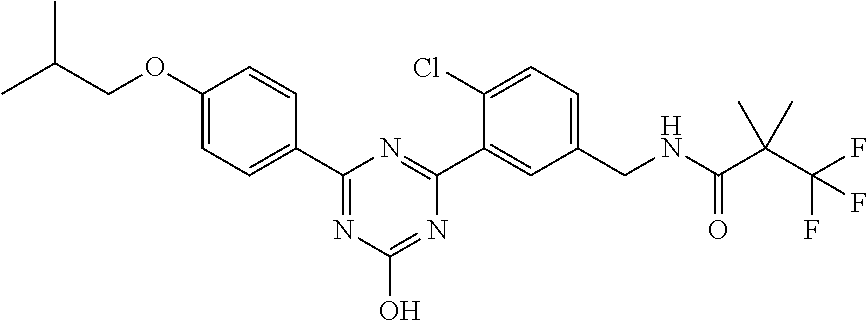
C1(OCC(C)C)=CC=C(C2=NC(O)=NC(C3=CC(CNC(C(C(F)(F)F)(C)C)=O)=CC=C3Cl)=N2)C=C1
